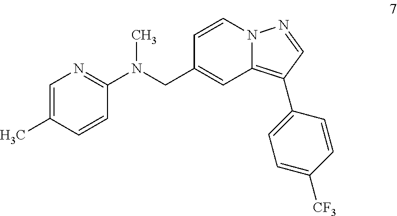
C1=CN2C(=C(C3=CC=C([CF3])C=C3)C=N2)C=C1CN(C1=NC=C(C)C=C1)C
